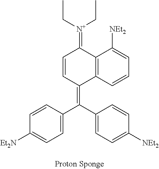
C1=CC([Et2N])=CC=C1C(C1=CC=C([NEt2])C=C1)=C1C2=C(C(=[N+](CC)CC)C=C1)C([NEt2])=CC=C2
